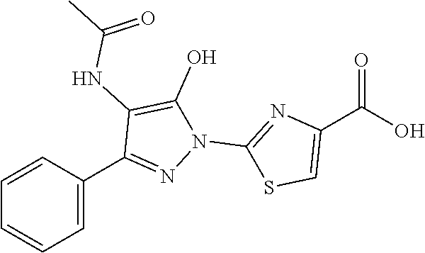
C1=CC(C2=NN(C3=NC(C(O)=O)=CS3)C(O)=C2NC(C)=O)=CC=C1
